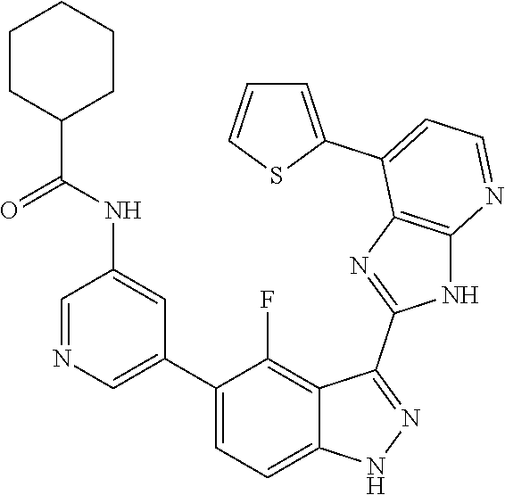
C1=NC=C(C2=CC=C3C(=C2F)C(C2=NC4=C(N2)N=CC=C4C2=CC=CS2)=NN3)C=C1NC(=O)C1CCCCC1
